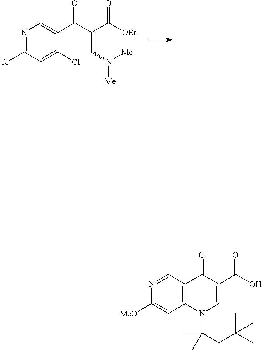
N1=C(Cl)C=C(Cl)C(C(C(C([OEt])=O)=CN([Me])[Me])=O)=C1.N1=CC2=C(C=C1[MeO])N(C(CC(C)(C)C)(C)C)C=C(C(O)=O)C2=O
